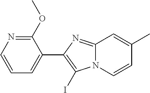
C1=CN=C(OC)C(C2=C(I)N3C(=N2)C=C(C)C=C3)=C1
